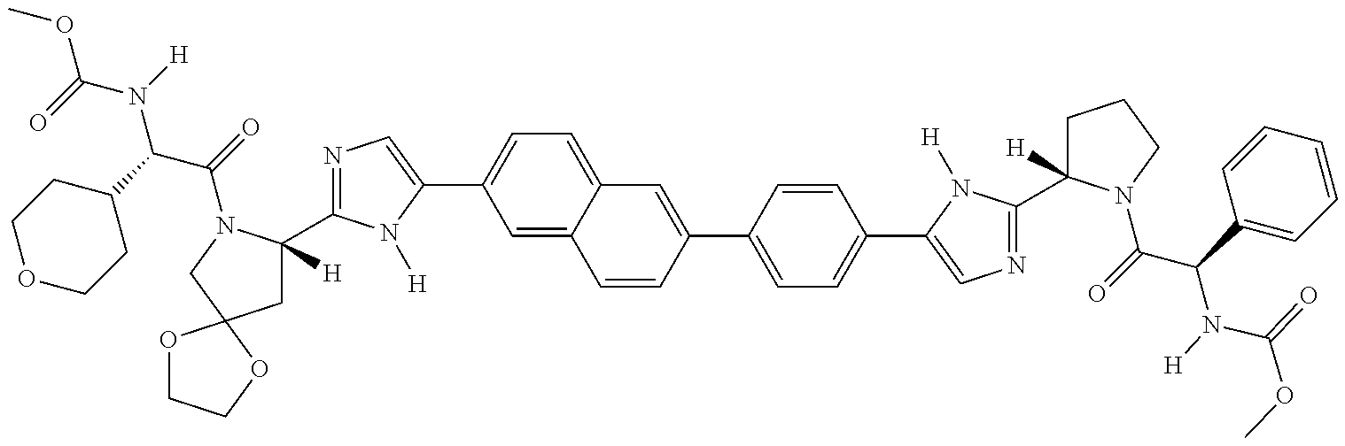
N1=C(C2([H])CC3(CN2C(C(N(C(OC)=O)[H])C2CCOCC2)=O)OCCO3)N([H])C(C2=CC=C3C(=C2)C=CC(C2=CC=C(C4=CN=C(C5([H])CCCN5C(C(N([H])C(=O)OC)C5=CC=CC=C5)=O)N4[H])C=C2)=C3)=C1
